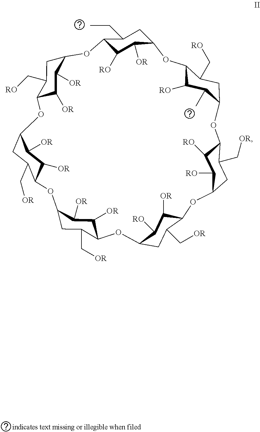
C12C([RO])C(C)C(CC1C[RO])OC1C([RO])C([RO])C(CC1C[OR])OC1C([OR])C([RO])C(CC1C[OR])OC1C([OR])C([OR])C(CC1C[OR])OC1C([OR])C([OR])C(CC1C[OR])OC1C([OR])C([OR])C(CC1C[RO])OC1C([RO])C([OR])C(O2)CC1CC
